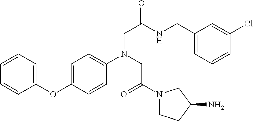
N(CC(=O)N1CCC(N)C1)(CC(NCC1=CC=CC(Cl)=C1)=O)C1=CC=C(OC2=CC=CC=C2)C=C1
